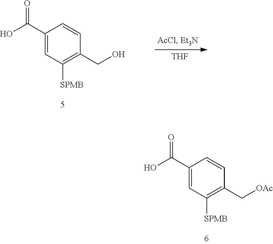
OC(=O)C1=CC([SPMB])=C(CO)C=C1.[THF].OC(=O)C1=CC([SPMB])=C(C[OAc])C=C1
